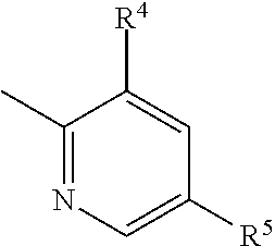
C1(C)=NC=C([R5])C=C1[R4]
